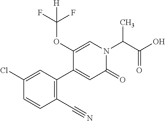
CC(N1C=C(OC(F)(F)[H])C(C2=C(C#N)C=CC(Cl)=C2)=CC1=O)C(O)=O
